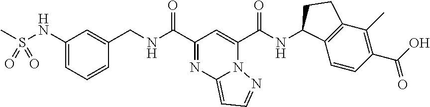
C1(C(=O)NCC2=CC(NS(C)(=O)=O)=CC=C2)=NC2=CC=NN2C(C(=O)NC2C3=C(C(C)=C(C(=O)O)C=C3)CC2)=C1
